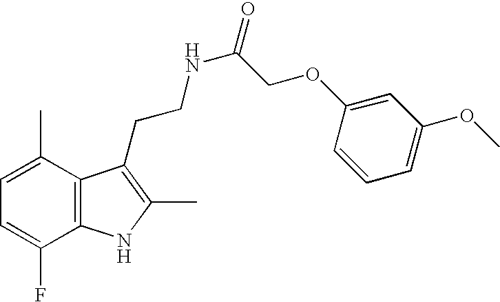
C1=C(C)C2=C(C(F)=C1)NC(C)=C2CCNC(COC1=CC(OC)=CC=C1)=O
